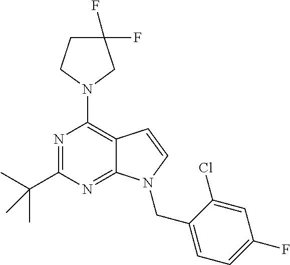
N1=C(C(C)(C)C)N=C2C(=C1N1CC(F)(F)CC1)C=CN2CC1=CC=C(F)C=C1Cl
